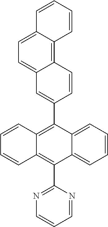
C1(C2=C3C(=C(C4=NC=CC=N4)C4=CC=CC=C24)C=CC=C3)=CC2=CC=C3C(=C2C=C1)C=CC=C3
